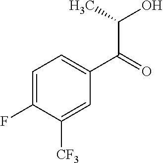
C1=C(F)C([CF3])=CC(C(C(C)O)=O)=C1
